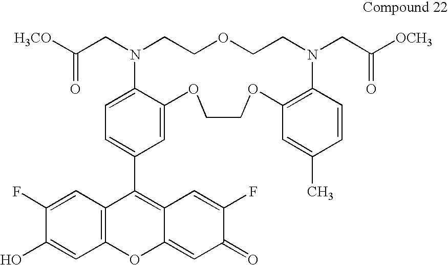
C(CN1CCOCCN(CC([OCH3])=O)C2=C(C=C(C)C=C2)OCCOC2=CC(C3=C4C(=CC(=O)C(F)=C4)OC4=C3C=C(F)C(O)=C4)=CC=C12)([H3CO])=O
